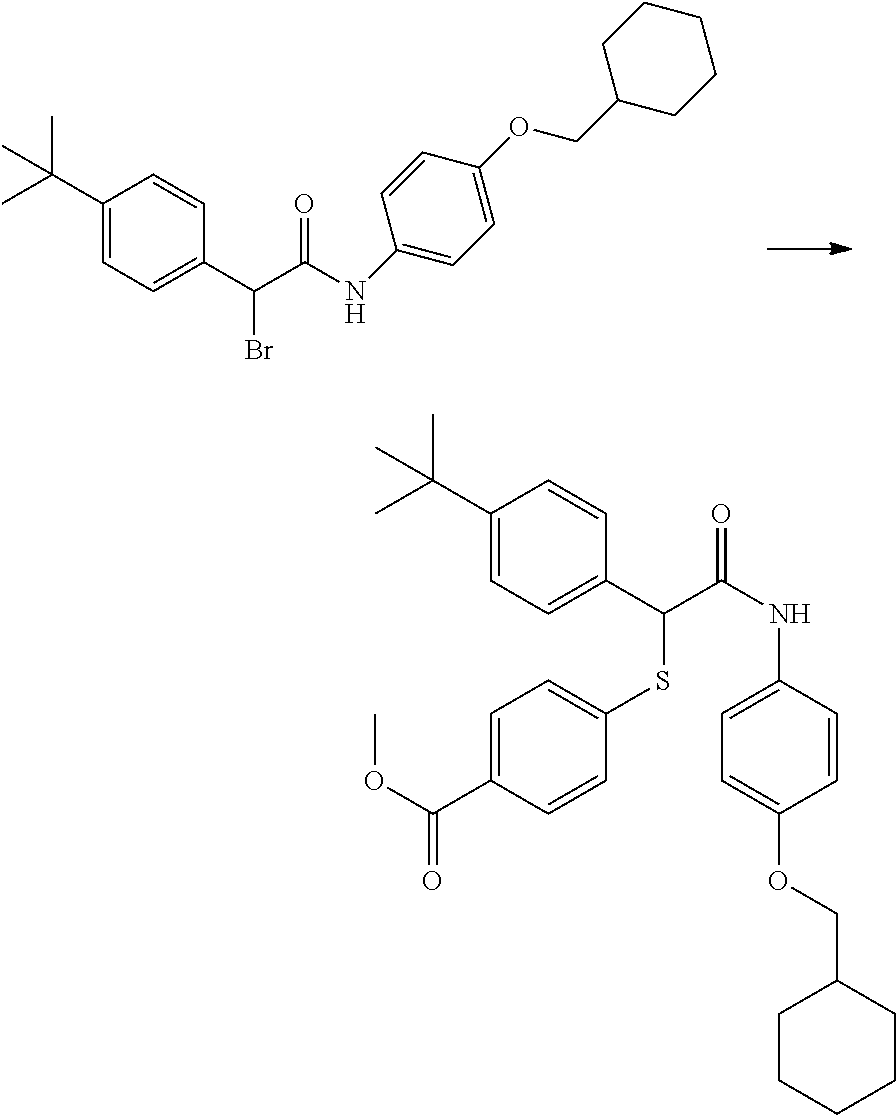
C1(C(C)(C)C)=CC=C(C(C(NC2=CC=C(OCC3CCCCC3)C=C2)=O)Br)C=C1.C1(C(C)(C)C)=CC=C(C(C(NC2=CC=C(OCC3CCCCC3)C=C2)=O)SC2=CC=C(C(OC)=O)C=C2)C=C1
